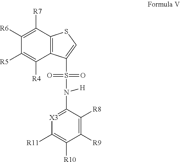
C1([R6])=C([R7])C2=C(C([R4])=C1[R5])C(S(N(C1=[X3]C([R11])=C([R10])C([R9])=C1[R8])[H])(=O)=O)=CS2
